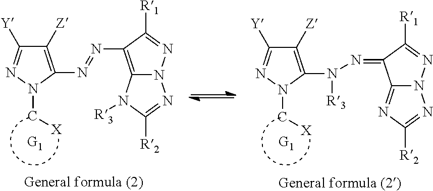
C1([Z])=C(N=NC2=C3N(N=C2[R1])N=C([R2])N3[R3])N(C[X])N=C1[Y].C1([Z])=C(N([R3])N=C2C3=NC([R2])=NN3N=C2[R1])N(C[X])N=C1[Y]
